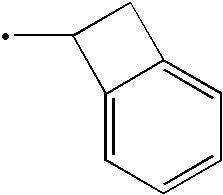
C12=CC=CC=C1CC2C
